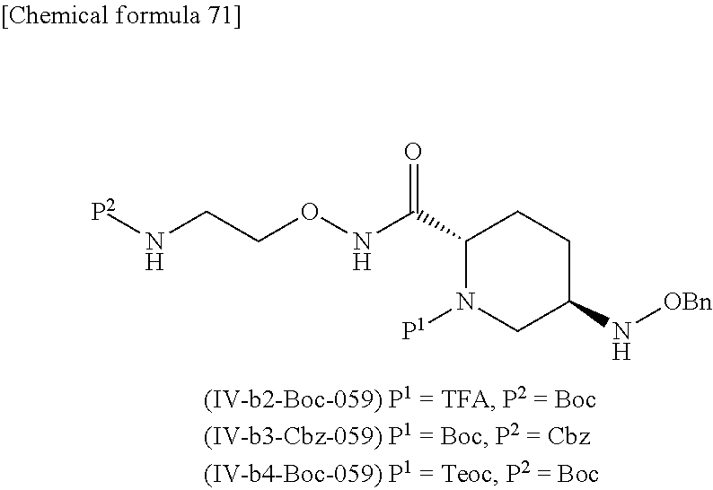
O=C(C1N([P1])CC(N[OBn])CC1)NOCCN[P2]
